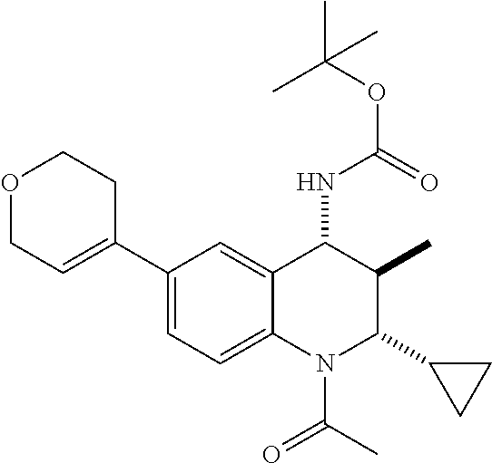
C1(C2=CCOCC2)=CC=C2C(=C1)C(NC(OC(C)(C)C)=O)C(C)C(C1CC1)N2C(C)=O
